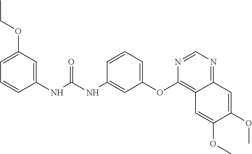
C1=C(OCC)C=C(NC(NC2=CC(OC3=C4C(=NC=N3)C=C(OC)C(OC)=C4)=CC=C2)=O)C=C1
